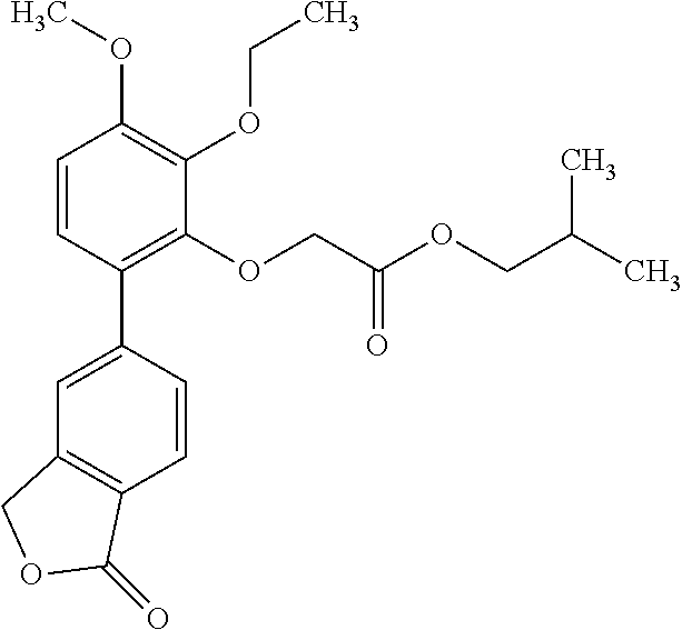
C1=C(C2=C(OCC(OCC(C)C)=O)C(OCC)=C(OC)C=C2)C=CC2=C1COC2=O
